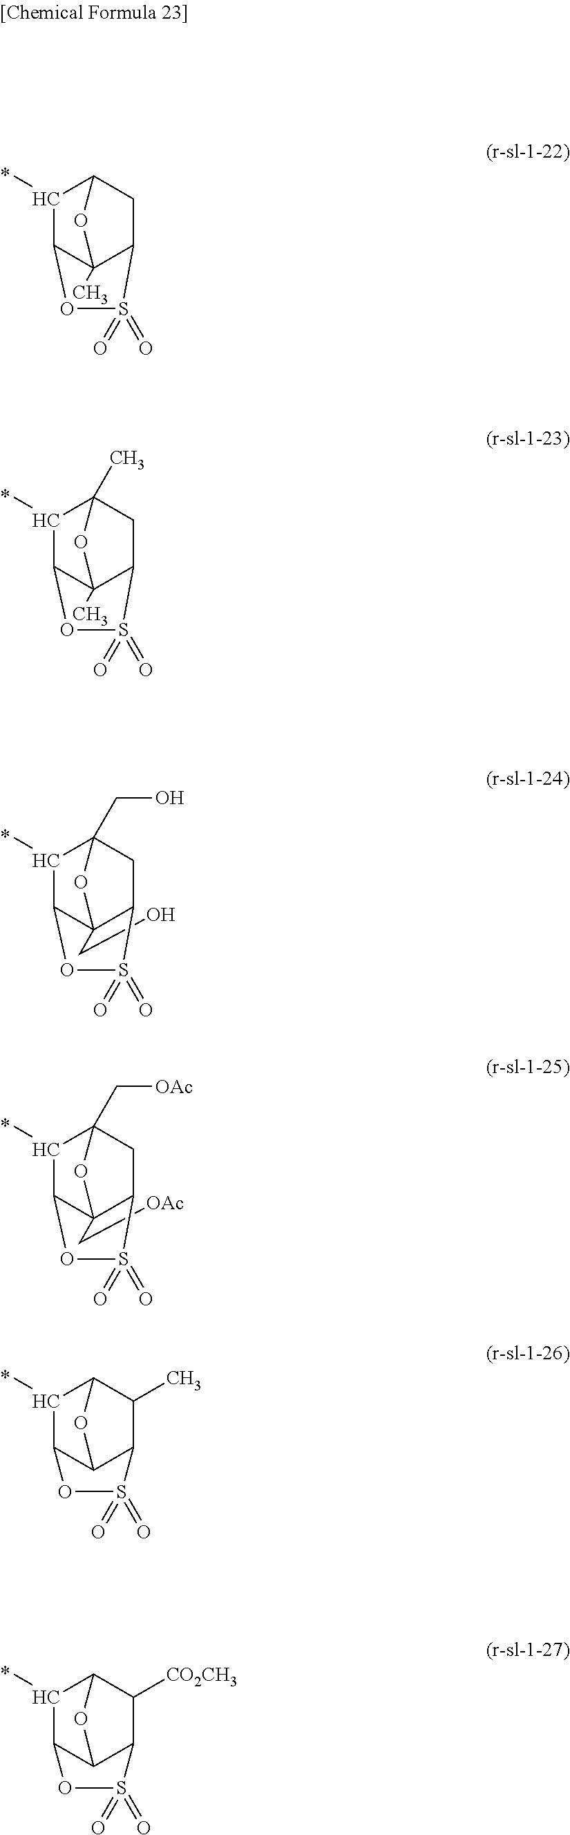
CC12C3C(C)C(CC1S(=O)(=O)O3)O2.CC12C3C(C)C(C)(CC1S(=O)(=O)O3)O2.C(C12C3C(C)C(CO)(CC1S(=O)(=O)O3)O2)O.C(C12C3C(C)C(C[OAc])(CC1S(=O)(=O)O3)O2)[OAc].C1(C)C2C3C(C(C)C1O3)S(=O)(=O)O2.C1(C)C2C3C(C([CO2CH3])C1O3)S(=O)(=O)O2
